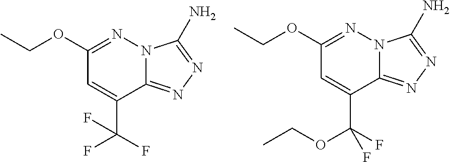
N12C(=NN=C1N)C(C(F)(F)F)=CC(OCC)=N2.N12C(=NN=C1N)C(C(F)(OCC)F)=CC(OCC)=N2
